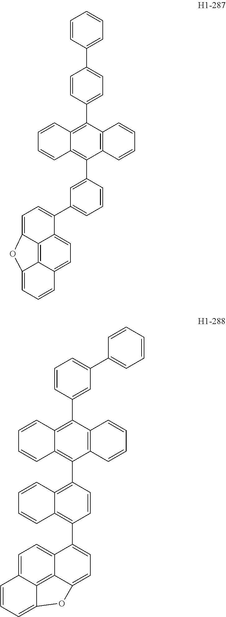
C1=CC(C2=C3C(=C(C4=CC(C5=CC=C6C7=C8C(=CC=C75)C=CC=C8O6)=CC=C4)C4=C2C=CC=C4)C=CC=C3)=CC=C1C1=CC=CC=C1.C1=CC(C2=C3C(=C(C4=C5C(=C(C6=CC=C7C8=C9C(=CC=C86)C=CC=C9O7)C=C4)C=CC=C5)C4=C2C=CC=C4)C=CC=C3)=CC(C2=CC=CC=C2)=C1
